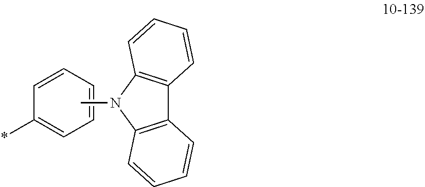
C12=C(N(C)C3=C1C=CC=C3)C=CC=C2.C1=CC=CC(*)=C1
